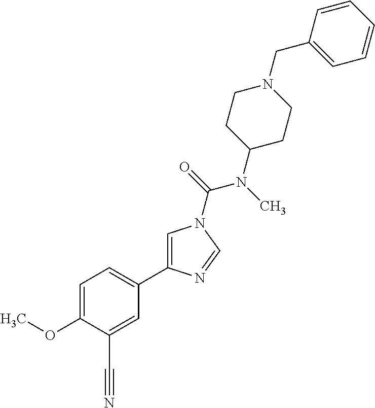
C1=C(OC)C(C#N)=CC(C2=CN(C(=O)N(C)C3CCN(CC4=CC=CC=C4)CC3)C=N2)=C1
